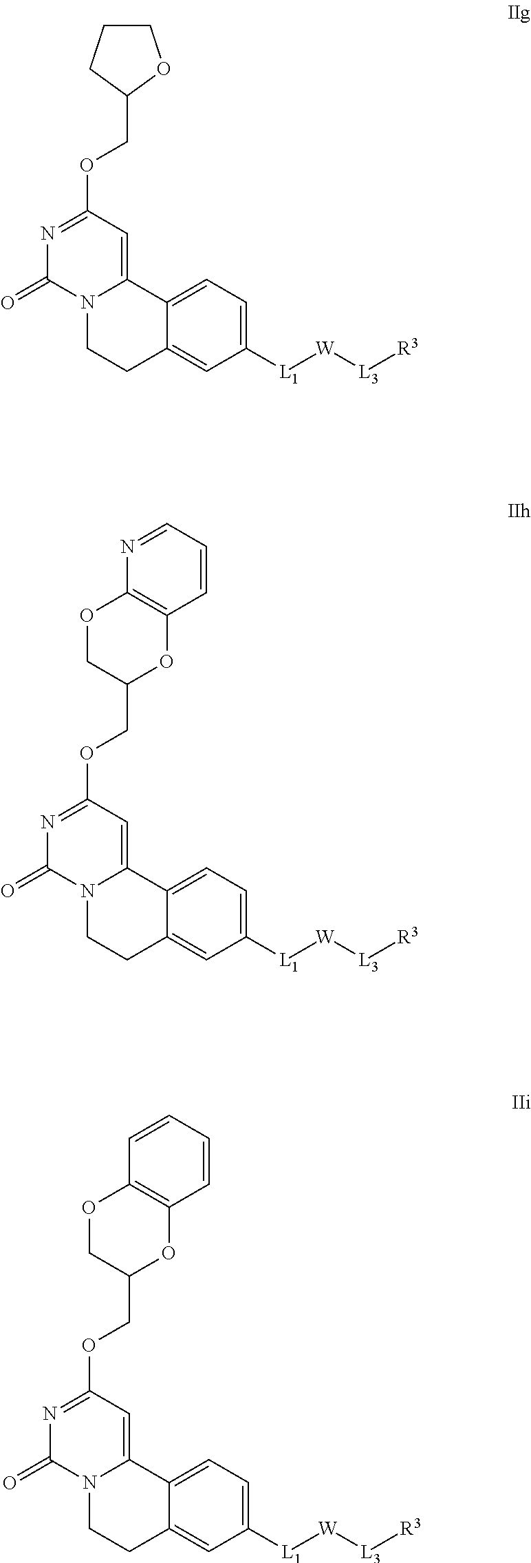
C12=CC=C([L1][W][L3][R3])C=C1CCN1C2=CC(OCC2OCCC2)=NC1=O.C12=CC=C([L1][W][L3][R3])C=C1CCN1C2=CC(OCC2OC3=C(OC2)N=CC=C3)=NC1=O.C12=CC=C([L1][W][L3][R3])C=C1CCN1C2=CC(OCC2OC3=C(OC2)C=CC=C3)=NC1=O
